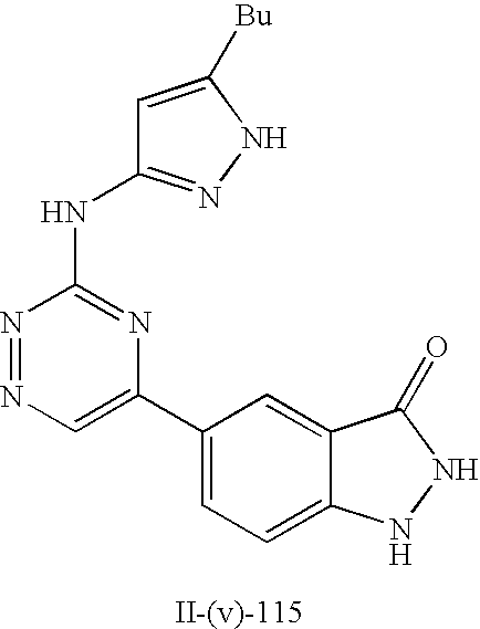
C1=C([Bu])NN=C1NC1=NC(C2=CC=C3C(=C2)C(=O)NN3)=CN=N1
